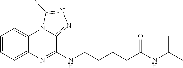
C1=CC=C2C(=C1)N1C(=NN=C1C)C(NCCCCC(NC(C)C)=O)=N2
